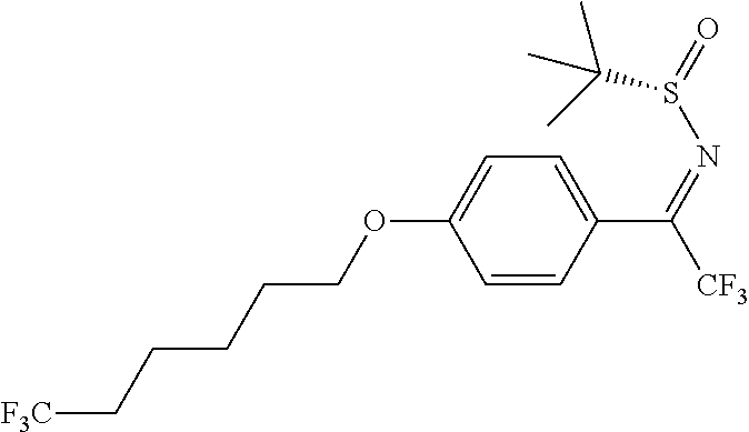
C1=CC(C([CF3])=NS(=O)C(C)(C)C)=CC=C1OCCCCC[F3C]
